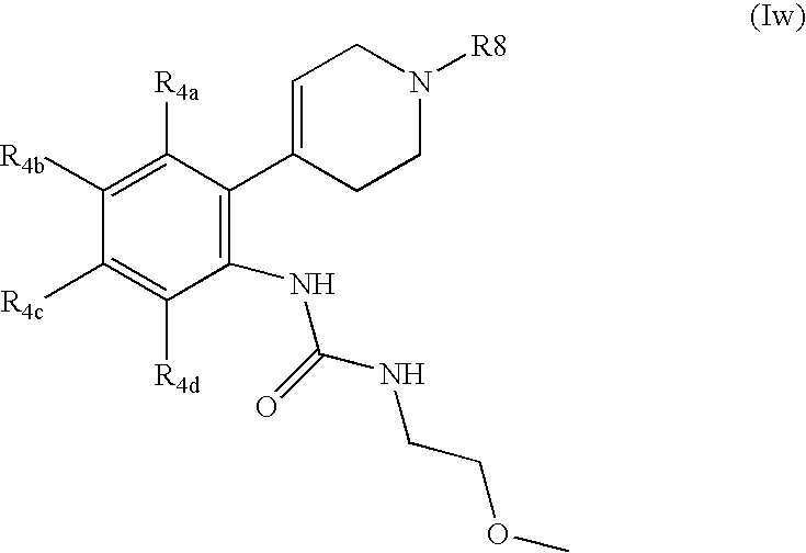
C1([R4b])=C([R4a])C(C2=CCN([R8])CC2)=C(NC(=O)NCCOC)C([R4d])=C1[R4c]
